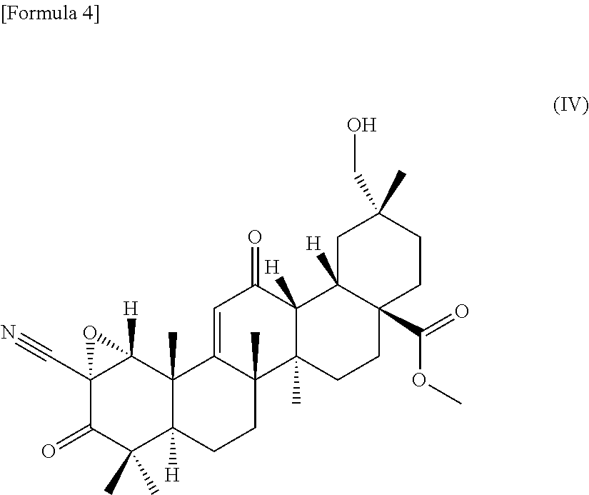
C12(C#N)C(=O)C(C)(C)C3([H])C(C)(C1([H])O2)C1=CC(=O)C2([H])C(C)(C1(C)CC3)CCC1(C(OC)=O)C2([H])CC(CO)(C)CC1
